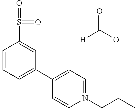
O=S(C)(=O)C1=CC(C2=CC=[N+](CCC)C=C2)=CC=C1.[H]C([O-])=O
